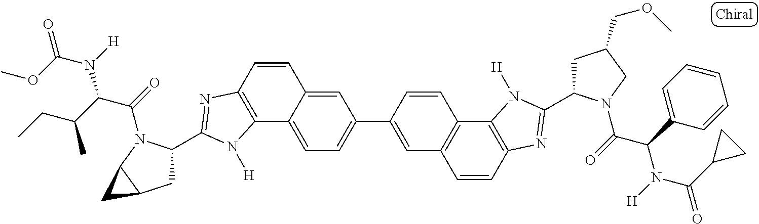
C1=C2C(=CC=C1C1=CC3=C(C=C1)C1=C(C=C3)N=C(C3CC(COC)CN3C(=O)C(C3=CC=CC=C3)N(C(=O)C3CC3)[H])N1[H])C1=C(C=C2)N=C(C2CC3C(N2C(=O)C(N(C(=O)OC)[H])C(CC)C)C3)N1[H]
